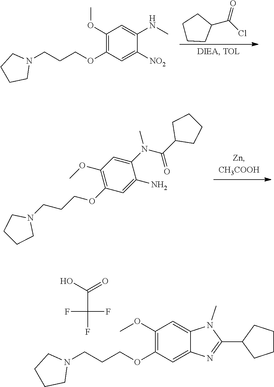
C1(C(Cl)=O)CCCC1.C1(OC)=C(OCCCN2CCCC2)C=C([NO2])C(NC)=C1.C1(OC)=C(OCCCN2CCCC2)C=C(N)C(N(C)C(C2CCCC2)=O)=C1.C1(OC)=C(OCCCN2CCCC2)C=C2C(=C1)N(C)C(C1CCCC1)=N2.C(C(F)(F)F)(O)=O
